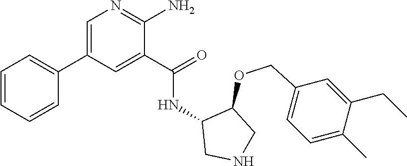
N1=C(N)C(C(=O)NC2CNCC2OCC2=CC=C(C)C(CC)=C2)=CC(C2=CC=CC=C2)=C1
